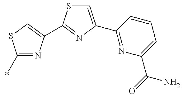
C1=C(C2=NC(C(N)=O)=CC=C2)N=C(C2=CSC(C)=N2)S1
